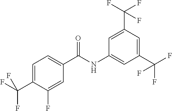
C1=C(C(F)(F)F)C(F)=CC(C(NC2=CC(C(F)(F)F)=CC(C(F)(F)F)=C2)=O)=C1
